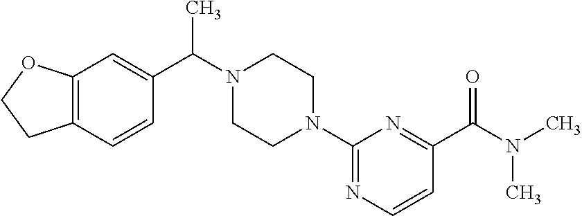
C12=C(C=CC(C(N3CCN(C4=NC=CC(C(N(C)C)=O)=N4)CC3)C)=C1)CCO2
